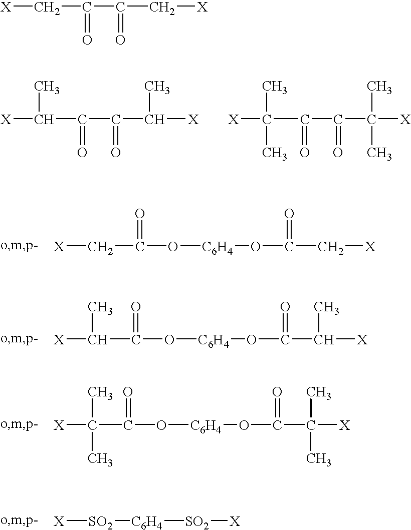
[X]CC(O[C6H4]OC(C[X])=O)=O.[X]C(C(O[C6H4]OC(C([X])C)=O)=O)C.[X]C(C(O[C6H4]OC(C([X])(C)C)=O)=O)(C)C.[X][SO2][C6H4][SO2][X].[X]C(C(C(C([X])C)=O)=O)C.[X]C(C(C(C([X])(C)C)=O)=O)(C)C.[X]CC(C(C[X])=O)=O
